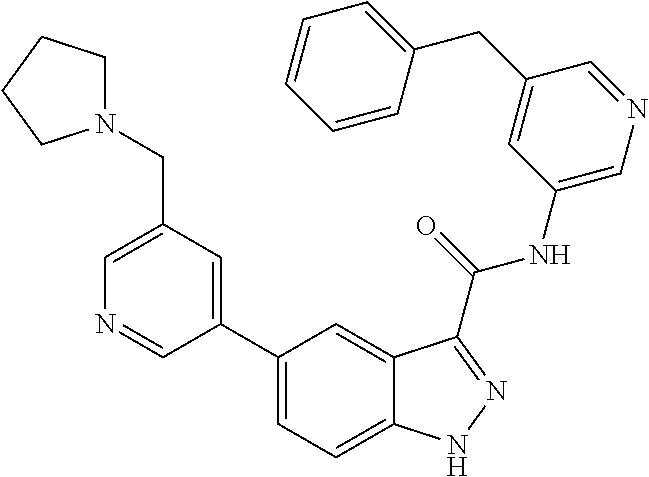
C1(CN2CCCC2)=CN=CC(C2=CC=C3C(=C2)C(C(NC2=CN=CC(CC4=CC=CC=C4)=C2)=O)=NN3)=C1
